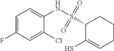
C1=C(F)C=C(Cl)C(NS(C2C(S)=CCCC2)(=O)=O)=C1
